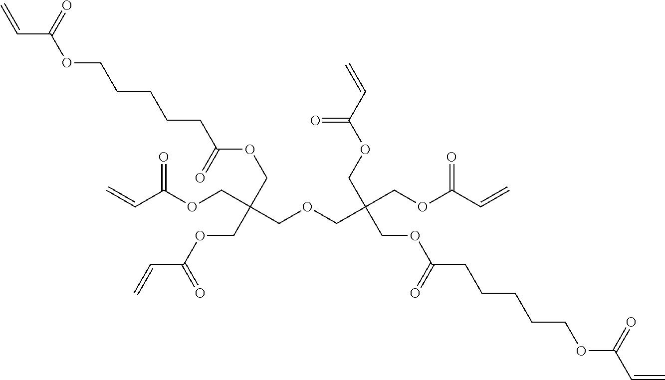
C=CC(OCCCCCC(OCC(COC(C=C)=O)(COC(C=C)=O)COCC(COC(C=C)=O)(COC(C=C)=O)COC(CCCCCOC(C=C)=O)=O)=O)=O
